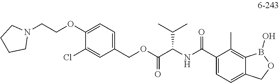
C1(COC(C(NC(C2=CC=C3C(=C2C)B(O)OC3)=O)C(C)C)=O)=CC=C(OCCN2CCCC2)C(Cl)=C1
